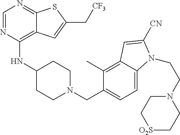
C1=NC(NC2CCN(CC3=CC=C4C(=C3C)C=C([CN])N4CCN3CC[O2S]CC3)CC2)=C2C(=N1)SC(C[CF3])=C2
